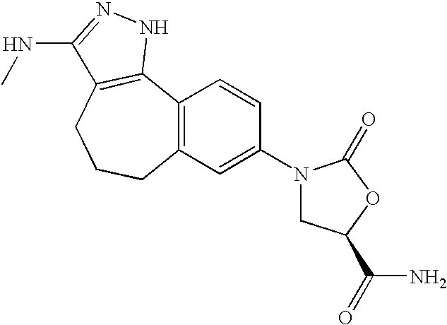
C12=C(C=C(N3CC(C(N)=O)OC3=O)C=C1)CCCC1=C2NN=C1NC
